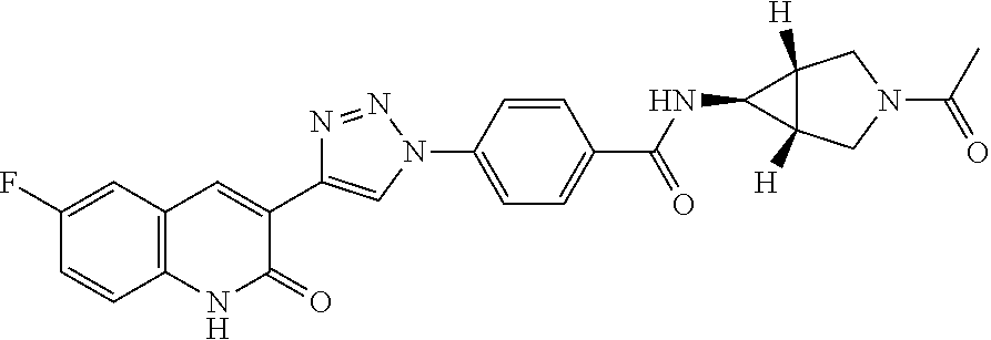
C12=C(C=C(F)C=C1)C=C(C1=CN(C3=CC=C(C(=O)NC4C5([H])C4([H])CN(C(=O)C)C5)C=C3)N=N1)C(=O)N2
